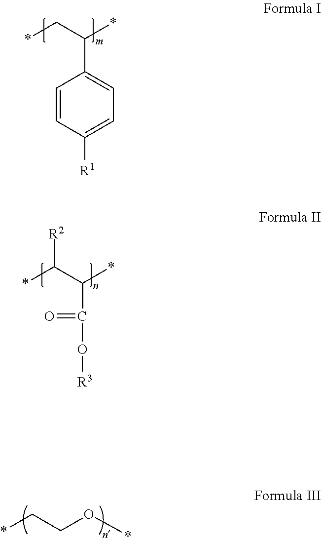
C1=CC([R1])=CC=C1C(C*)*.C(C(C(*)[R2])*)(=O)O[R3].*CCO*
